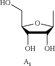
C1(O)C(O)C(CO)OC1C.[A1]
